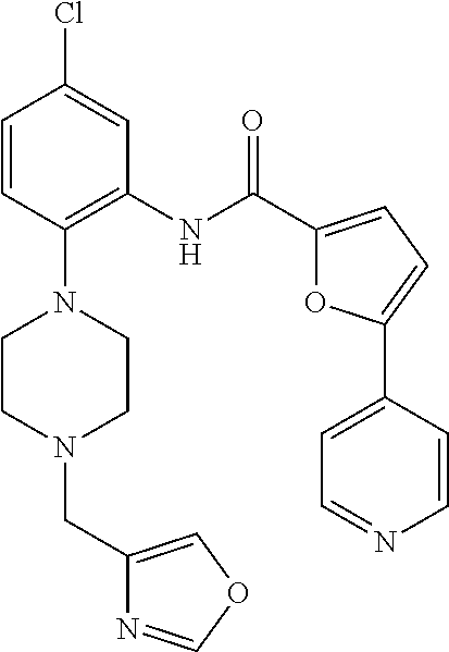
C1=CC(N2CCN(CC3=COC=N3)CC2)=C(NC(C2=CC=C(C3=CC=NC=C3)O2)=O)C=C1Cl
